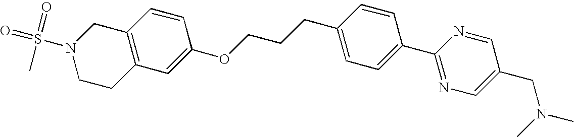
C1(OCCCC2=CC=C(C3=NC=C(CN(C)C)C=N3)C=C2)=CC2=C(C=C1)CN(S(=O)(=O)C)CC2
